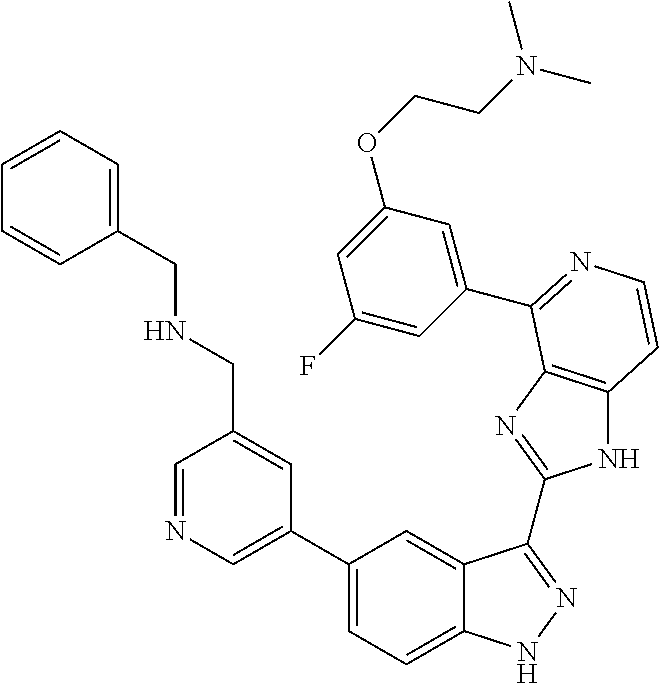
C1(C2=CN=CC(CNCC3=CC=CC=C3)=C2)=CC=C2C(=C1)C(C1=NC3=C(N1)C=CN=C3C1=CC(OCCN(C)C)=CC(F)=C1)=NN2
